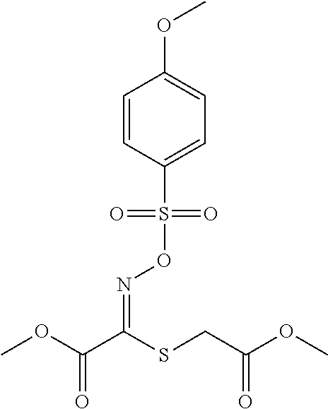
O(S(C1=CC=C(OC)C=C1)(=O)=O)N=C(C(OC)=O)SCC(OC)=O
